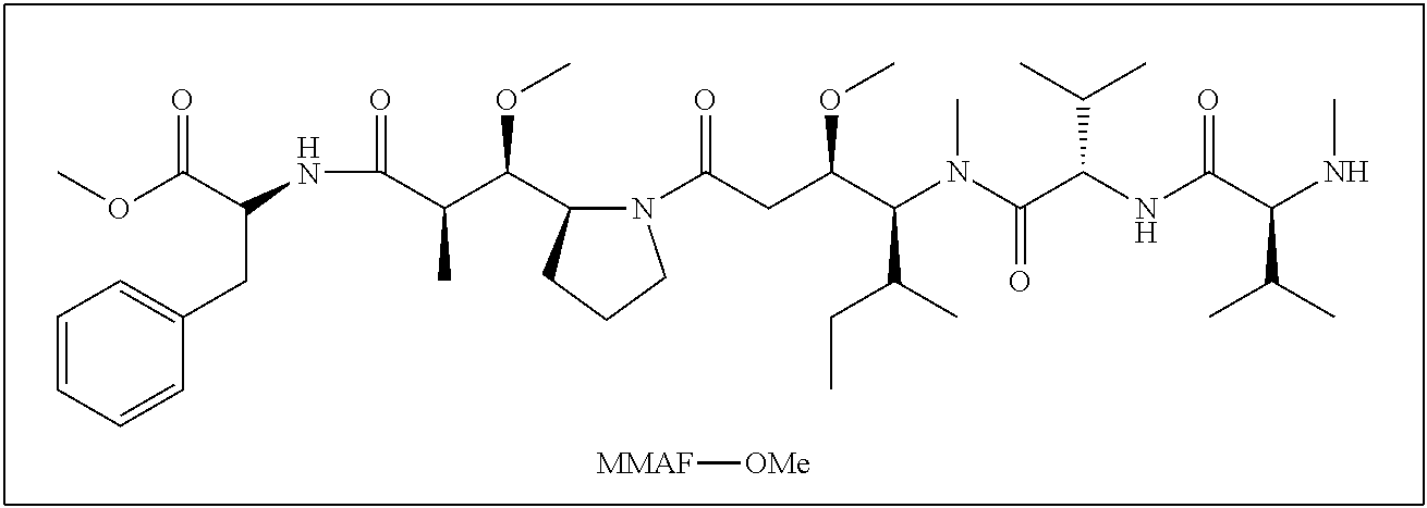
C1=CC=CC(CC(NC(=O)C(C(C2N(C(CC(C(N(C(C(NC(C(NC)C(C)C)=O)C(C)C)=O)C)C(CC)C)OC)=O)CCC2)OC)C)C(OC)=O)=C1.[MMAF][OMe]
